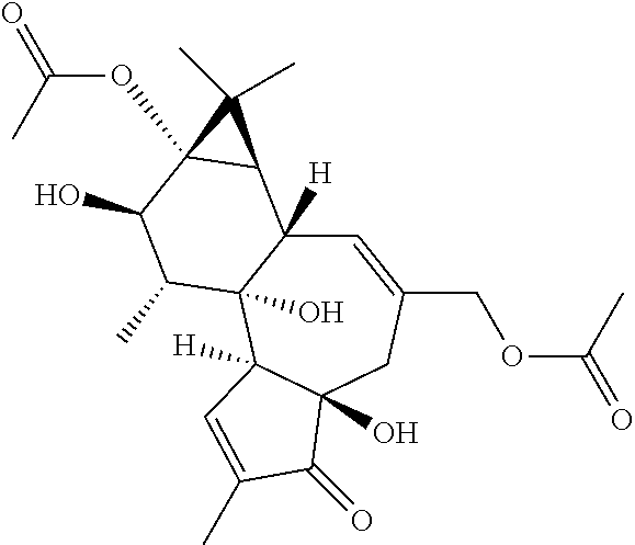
C1=C(COC(C)=O)CC2(O)C([H])(C3(O)C1([H])C1C(OC(C)=O)(C(O)C3C)C1(C)C)C=C(C)C2=O
